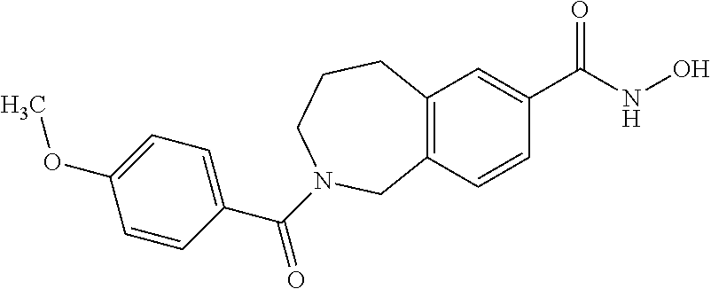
C12=C(C=C(C(NO)=O)C=C1)CCCN(C(C1=CC=C(OC)C=C1)=O)C2
